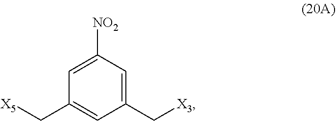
C1([NO2])=CC(C[X5])=CC(C[X3])=C1
